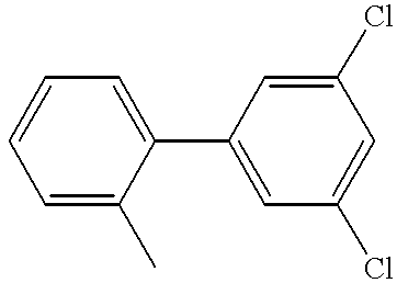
C1(C2=CC=CC=C2C)=CC(Cl)=CC(Cl)=C1
